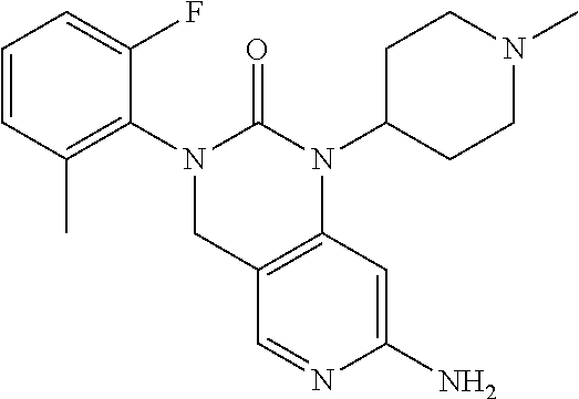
C1=CC(C)=C(N2CC3=C(C=C(N)N=C3)N(C3CCN(C)CC3)C2=O)C(F)=C1
